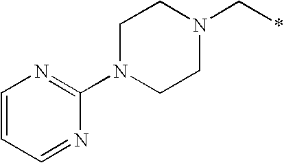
C1N(C2=NC=CC=N2)CCN(C*)C1
